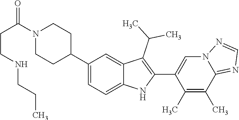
N1(C(CCNCCC)=O)CCC(C2=CC=C3C(=C2)C(C(C)C)=C(C2=CN4C(=NC=N4)C(C)=C2C)N3)CC1
